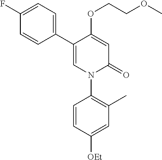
C1=C(OCCOC)C(C2=CC=C(F)C=C2)=CN(C2=C(C)C=C([OEt])C=C2)C1=O
